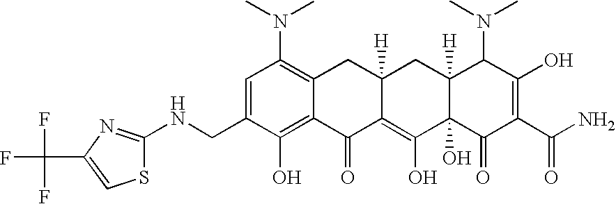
N(CC1=CC(N(C)C)=C2C(=C1O)C(=O)C1=C(O)C3(O)C([H])(CC1([H])C2)C(N(C)C)C(O)=C(C(N)=O)C3=O)C1=NC(C(F)(F)F)=CS1
